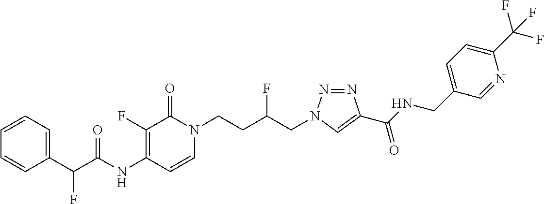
N(C1=C(F)C(=O)N(CCC(CN2N=NC(C(NCC3=CC=C(C(F)(F)F)N=C3)=O)=C2)F)C=C1)C(=O)C(C1=CC=CC=C1)F
